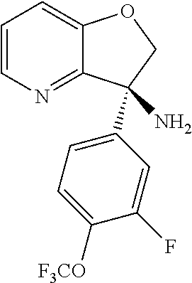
C1(C2(N)C3=NC=CC=C3OC2)=CC=C([F3CO])C(F)=C1
